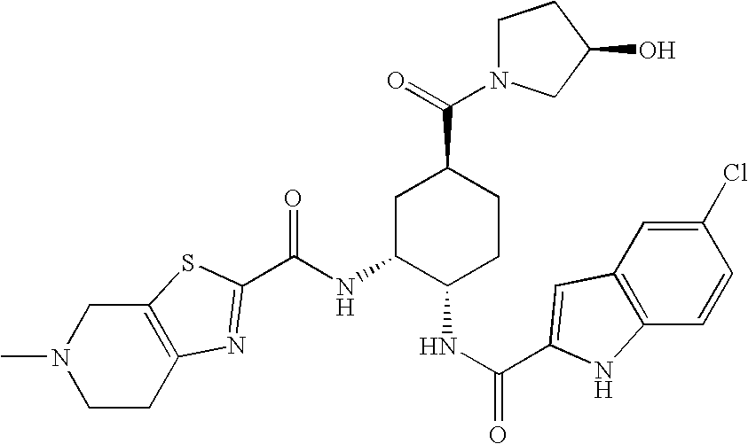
N(C1C(NC(=O)C2=CC3=C(C=CC(Cl)=C3)N2)CCC(C(N2CCC(O)C2)=O)C1)C(=O)C1=NC2=C(CN(C)CC2)S1
